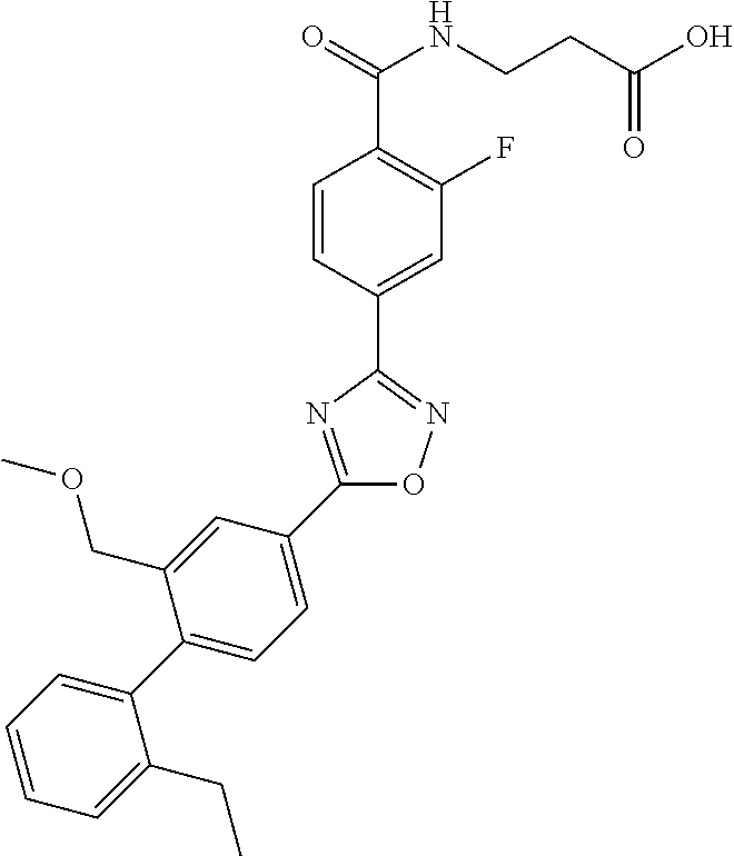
C1=CC(C2=NOC(C3=CC=C(C4=CC=CC=C4CC)C(COC)=C3)=N2)=CC(F)=C1C(NCCC(O)=O)=O
